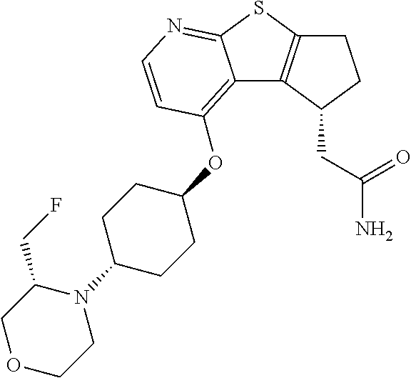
C12=C(C(CC(N)=O)CC1)C1=C(OC3CCC(N4CCOCC4CF)CC3)C=CN=C1S2
